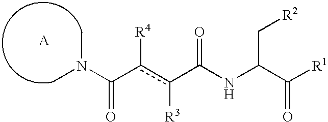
N(C(c(c(C(NC(C([R1])=O)C[R2])=O)[R3])[R4])=O)(C)C
